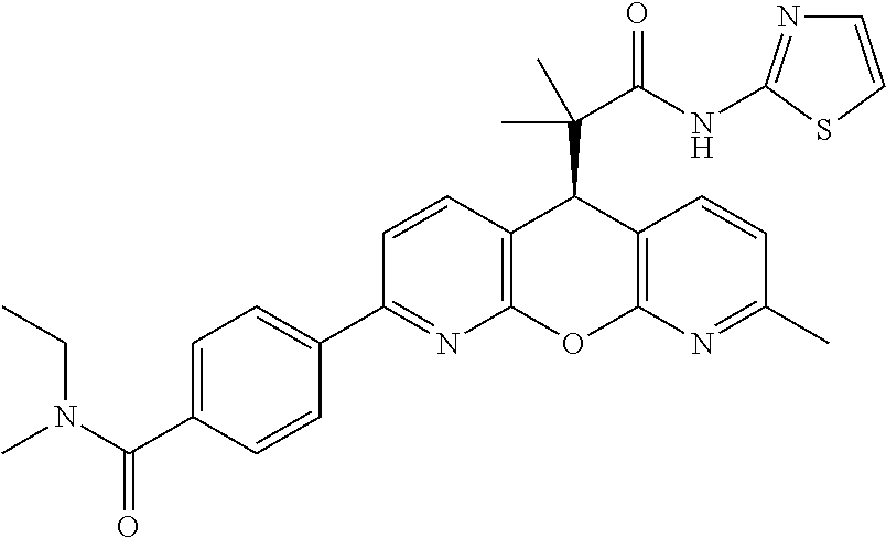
C1(C2=NC3=C(C=C2)C(C(C(NC2=NC=CS2)=O)(C)C)C2=C(O3)N=C(C)C=C2)=CC=C(C(N(C)CC)=O)C=C1
